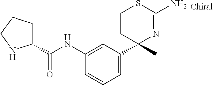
C1(NC(C2CCCN2)=O)=CC(C2(C)N=C(N)SCC2)=CC=C1
